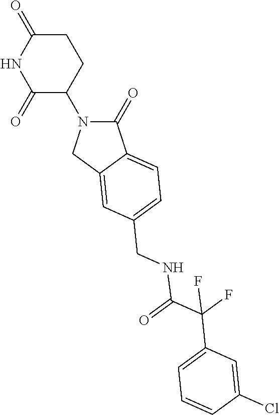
C1(=O)N(C2C(=O)NC(=O)CC2)CC2=CC(CNC(C(C3=CC=CC(Cl)=C3)(F)F)=O)=CC=C12
